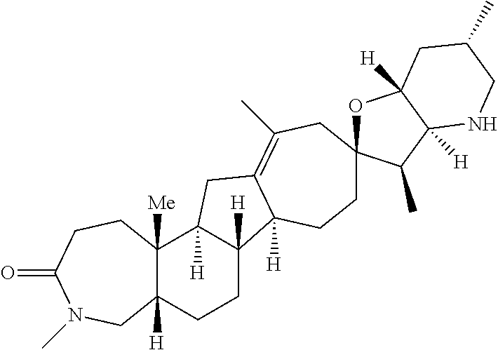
C1CC2([H])C([H])(CC3=C(C)CC4(OC5([H])C([H])(C4C)NCC(C)C5)CCC23[H])C2([Me])C1([H])CN(C)C(=O)CC2
